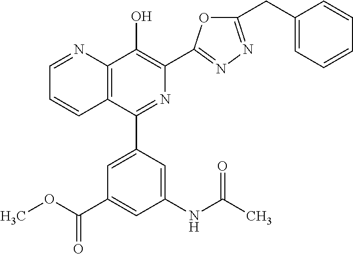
C1=NC2=C(C=C1)C(C1=CC(C(OC)=O)=CC(NC(C)=O)=C1)=NC(C1=NN=C(CC3=CC=CC=C3)O1)=C2O
